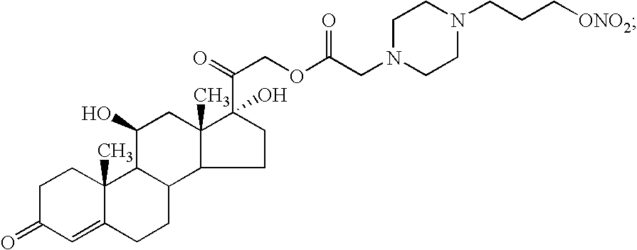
C1C(=O)C=C2C(C)(C1)C1C(CC2)C2CCC(O)(C(COC(CN3CCN(CCC[ONO2])CC3)=O)=O)C2(C)CC1O
